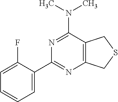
C12=C(C(N(C)C)=NC(C3=CC=CC=C3F)=N1)CSC2
